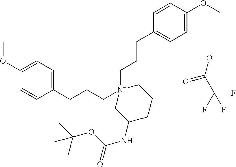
COC1=CC=C(CCC[N+]2(CCCC3=CC=C(OC)C=C3)CC(NC(OC(C)(C)C)=O)CCC2)C=C1.C(C(F)(F)F)(=O)[O-]
